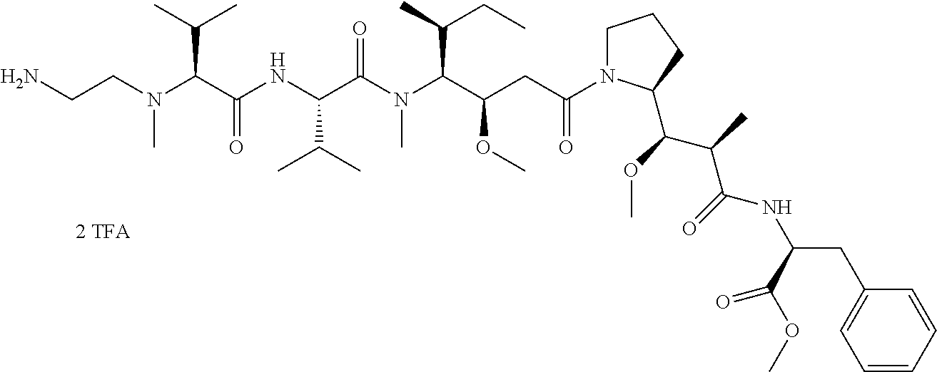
C(CN(C(C(NC(C(N(C(C(CC(N1CCCC1C(OC)C(C)C(NC(CC1=CC=CC=C1)C(OC)=O)=O)=O)OC)C(C)CC)C)=O)C(C)C)=O)C(C)C)C)N
